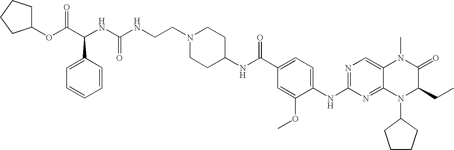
C1(OC(C(NC(NCCN2CCC(NC(C3=CC=C(NC4=NC=C5C(=N4)N(C4CCCC4)C(CC)C(=O)N5C)C(OC)=C3)=O)CC2)=O)C2=CC=CC=C2)=O)CCCC1
